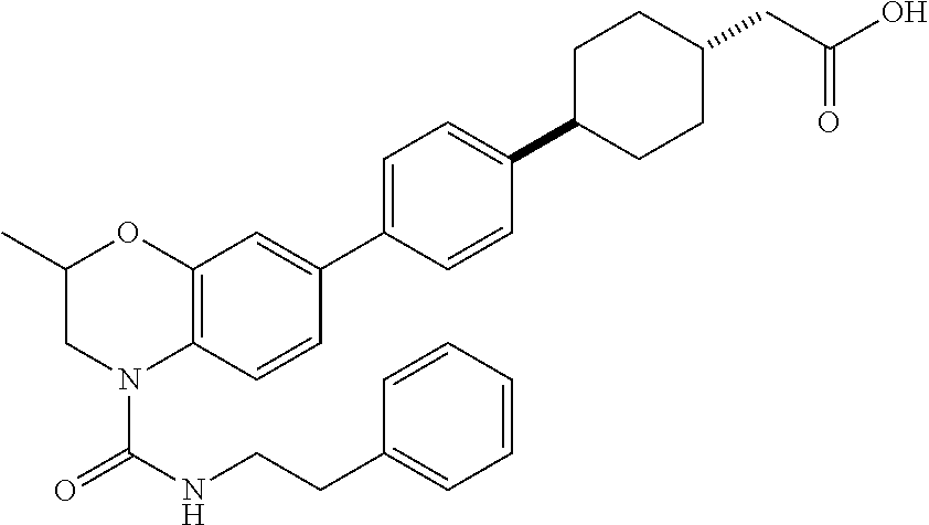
C12=C(C=CC(C3=CC=C(C4CCC(CC(O)=O)CC4)C=C3)=C1)N(C(=O)NCCC1=CC=CC=C1)CC(C)O2
